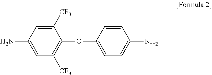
C1=C(N)C=C([CF3])C(OC2=CC=C(N)C=C2)=C1[CF3]
